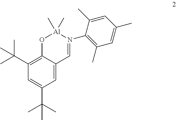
CC(C1=C2C(=CC(C(C)(C)C)=C1)C=N(C1=C(C)C=C(C)C=C1C)[Al](C)(C)O2)(C)C
